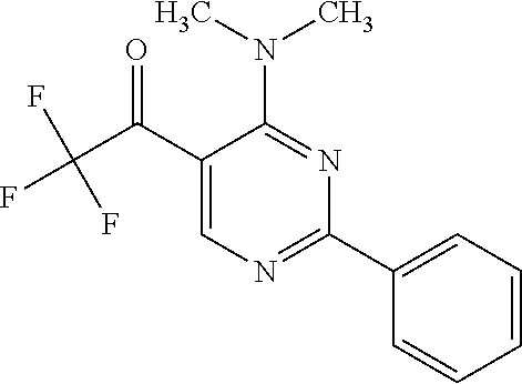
C1(C(C(F)(F)F)=O)=CN=C(C2=CC=CC=C2)N=C1N(C)C
